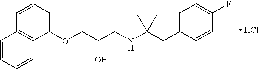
C1(OCC(CNC(CC2=CC=C(F)C=C2)(C)C)O)=CC=CC2=C1C=CC=C2.[ HCl]
